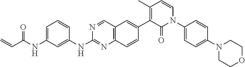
C1=C(NC(C=C)=O)C=C(NC2=NC3=C(C=N2)C=C(C2=C(C)C=CN(C4=CC=C(N5CCOCC5)C=C4)C2=O)C=C3)C=C1
